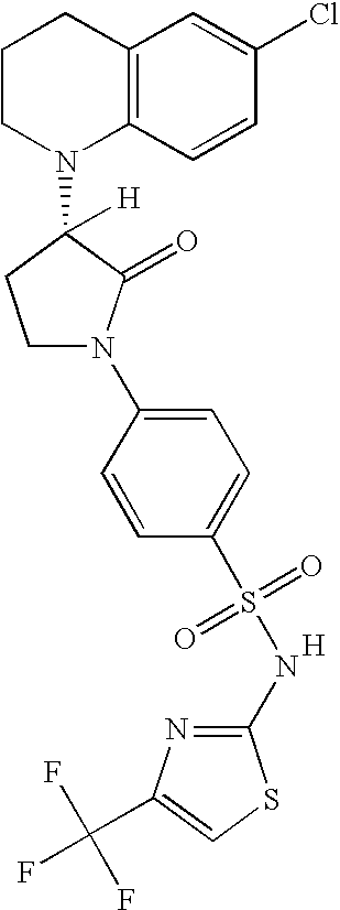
C1CN(C2([H])CCN(C3=CC=C(S(=O)(=O)NC4=NC(C(F)(F)F)=CS4)C=C3)C2=O)C2=C(C1)C=C(Cl)C=C2.[H]
